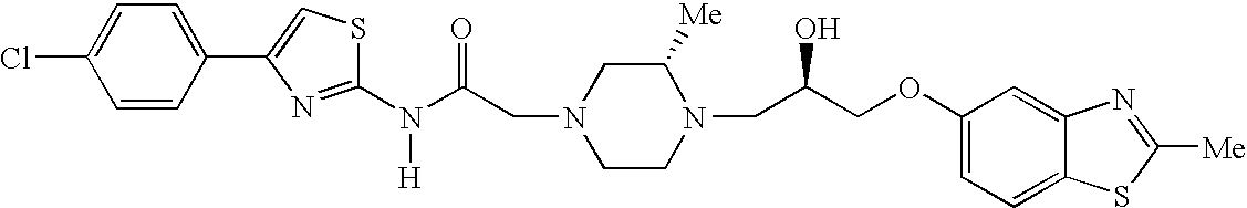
C1(N(C(CN2CCN(CC(COC3=CC=C4C(=C3)N=C([Me])S4)O)C([Me])C2)=O)[H])=NC(C2=CC=C(Cl)C=C2)=CS1
